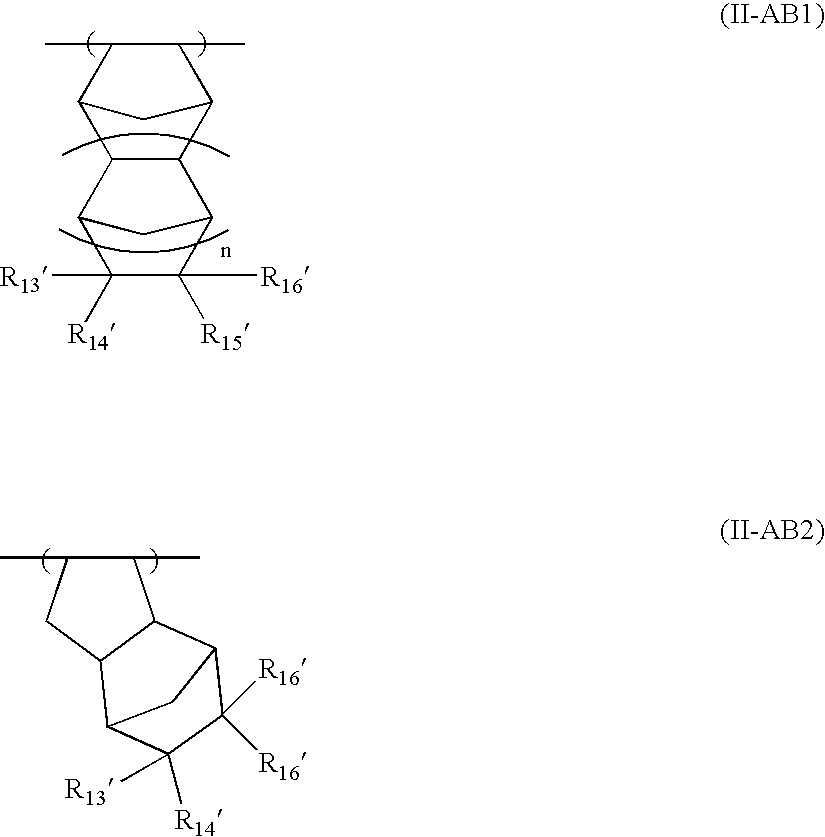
CC1C(C)C2CC1C1C2C2C([R16])([R15])C([R13])([R14])C1C2.C1(C)C(C)CC2C3C([R13])([R14])C([R16])([R16])C(C12)C3
